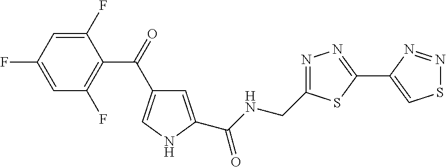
C1(F)=CC(F)=C(C(=O)C2=CNC(C(NCC3=NN=C(C4=CSN=N4)S3)=O)=C2)C(F)=C1
